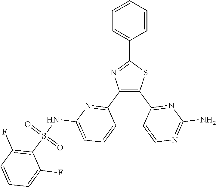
C1=CC=CC=C1C1=NC(C2=NC(NS(C3=C(F)C=CC=C3F)(=O)=O)=CC=C2)=C(C2=NC(N)=NC=C2)S1
